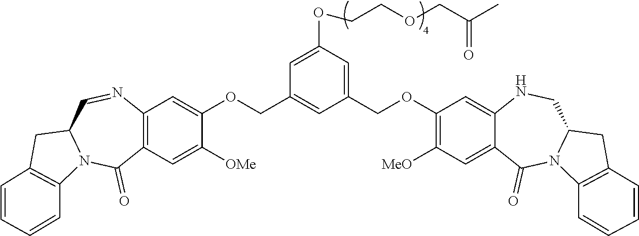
C1(COC2=CC3=C(C=C2[OMe])C(=O)N2C(C=N3)CC3=C2C=CC=C3)=CC(COC2=C([MeO])C=C3C(=C2)NCC2N(C3=O)C3=C(C2)C=CC=C3)=CC(OCCOCC(C)=O)=C1
